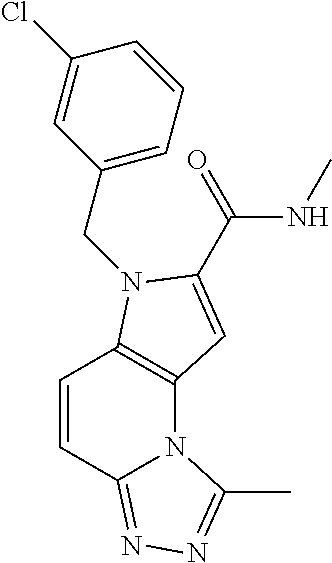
C1=CC2=NN=C(C)N2C2=C1N(CC1=CC=CC(Cl)=C1)C(C(NC)=O)=C2
